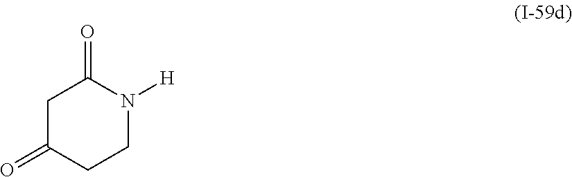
C1C(=O)CCN([H])C1=O
